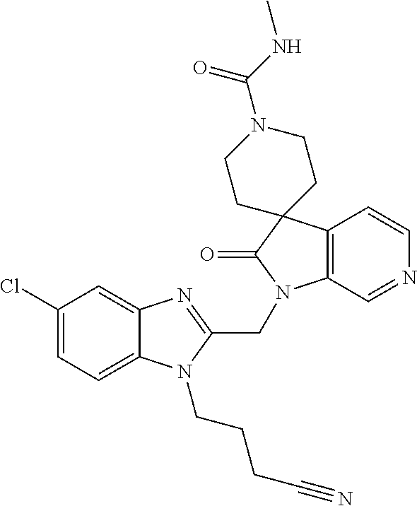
C1(Cl)=CC=C2C(=C1)N=C(CN1C3=C(C=CN=C3)C3(C1=O)CCN(C(NC)=O)CC3)N2CCCC#N
